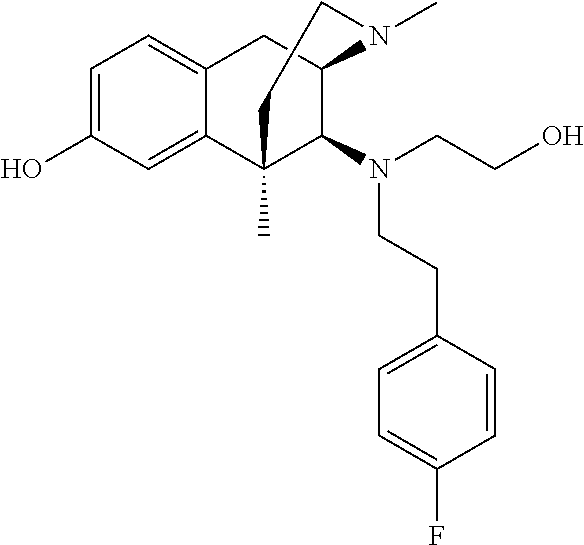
C1=C(O)C=C2C(=C1)CC1C(N(CCC3=CC=C(F)C=C3)CCO)C2(C)CCN1C
